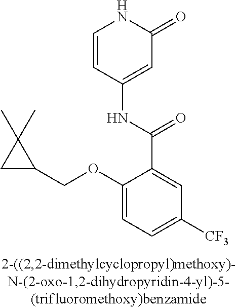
O(C1=CC=C([CF3])C=C1C(=O)NC1=CC(=O)NC=C1)CC1CC1(C)C
